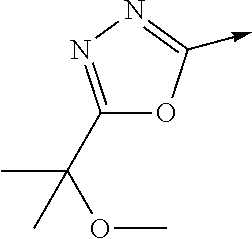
C1(C(C)(OC)C)=NN=C(->C)O1
